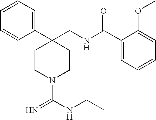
C1=CC=C(C2(CNC(C3=CC=CC=C3OC)=O)CCN(C(NCC)=N)CC2)C=C1
